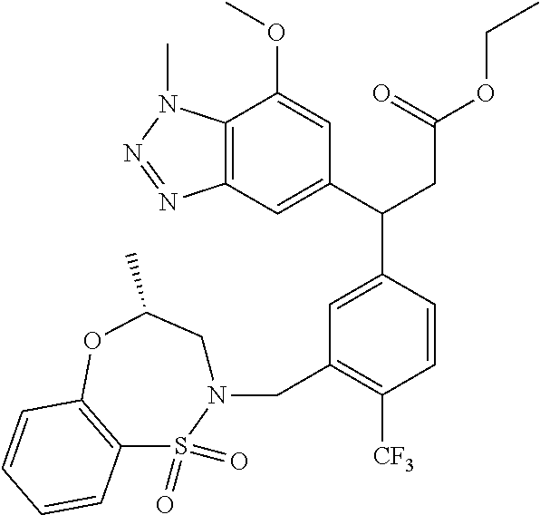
C12=C(C=C(C(CC(OCC)=O)C3=CC(CN4CC(C)OC5=C(S4(=O)=O)C=CC=C5)=C([CF3])C=C3)C=C1OC)N=NN2C
